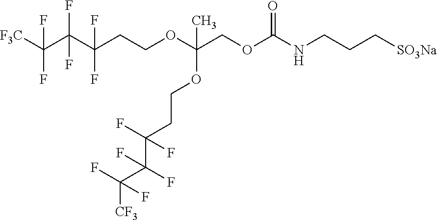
[F3C]C(C(C(CCOC(COC(NCCC[SO3Na])=O)(OCCC(C(C([CF3])(F)F)(F)F)(F)F)C)(F)F)(F)F)(F)F
